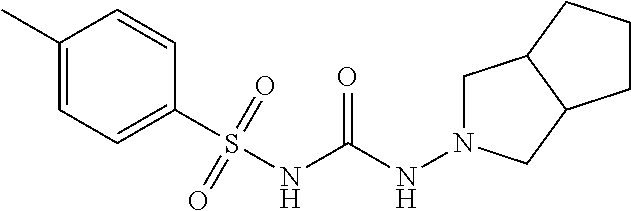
CC1=CC=C(S(=O)(NC(NN2CC3C(C2)CCC3)=O)=O)C=C1
